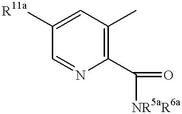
C1(C(=O)[NR5aR6a])=C(C)C=C([R11a])C=N1
